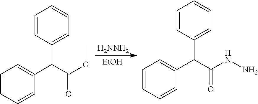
[H2NNH2].[EtOH].C1=CC(C(C2=CC=CC=C2)C(OC)=O)=CC=C1.C1=CC(C(C2=CC=CC=C2)C(NN)=O)=CC=C1
